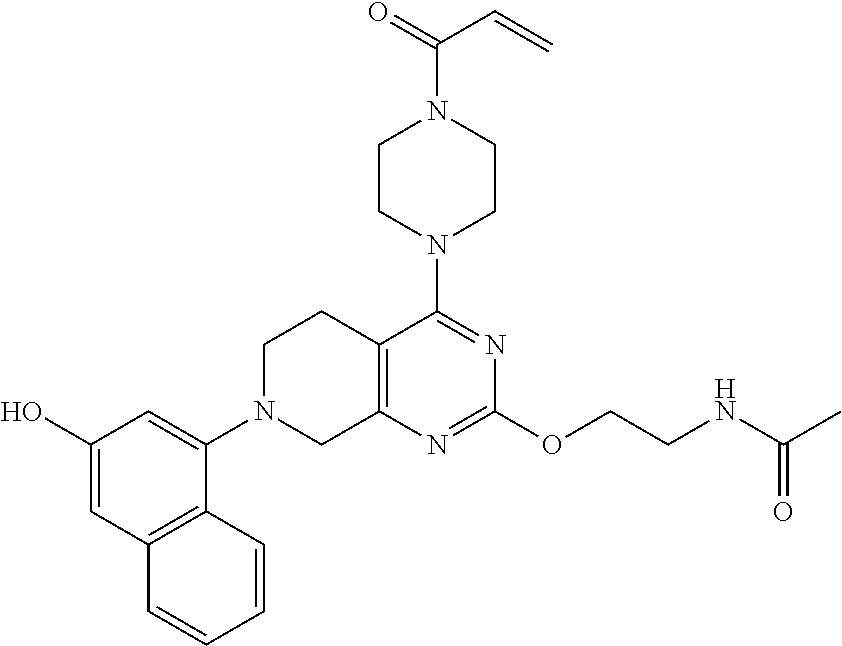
C12=C(N=C(OCCNC(C)=O)N=C1N1CCN(C(=O)C=C)CC1)CN(C1=CC(O)=CC3=C1C=CC=C3)CC2
